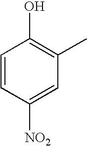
C1=CC([NO2])=CC(C)=C1O
